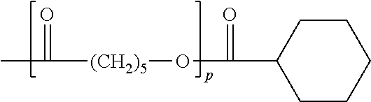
CC([(CH2)5]OC(C1CCCCC1)=O)=O
